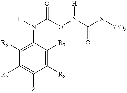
C1([R8])=C([R7])C(N([H])C(ON(C([X][(Y)z])=O)[H])=O)=C([R6])C([R5])=C1[Z]
